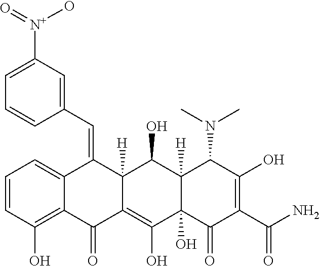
C1=CC(O)=C2C(=C1)C(=CC1=CC([N+](O)=O)=CC=C1)C1([H])C(=C(O)C3(O)C([H])(C1O)C(N(C)C)C(O)=C(C(N)=O)C3=O)C2=O
